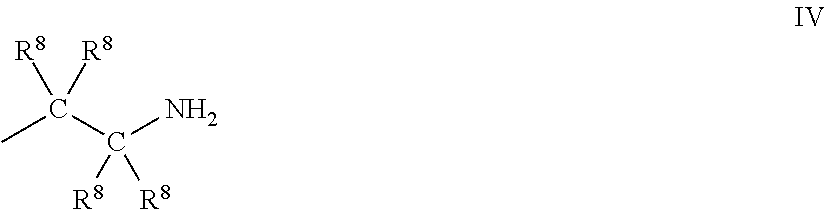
CC(C(N)([R8])[R8])([R8])[R8]
